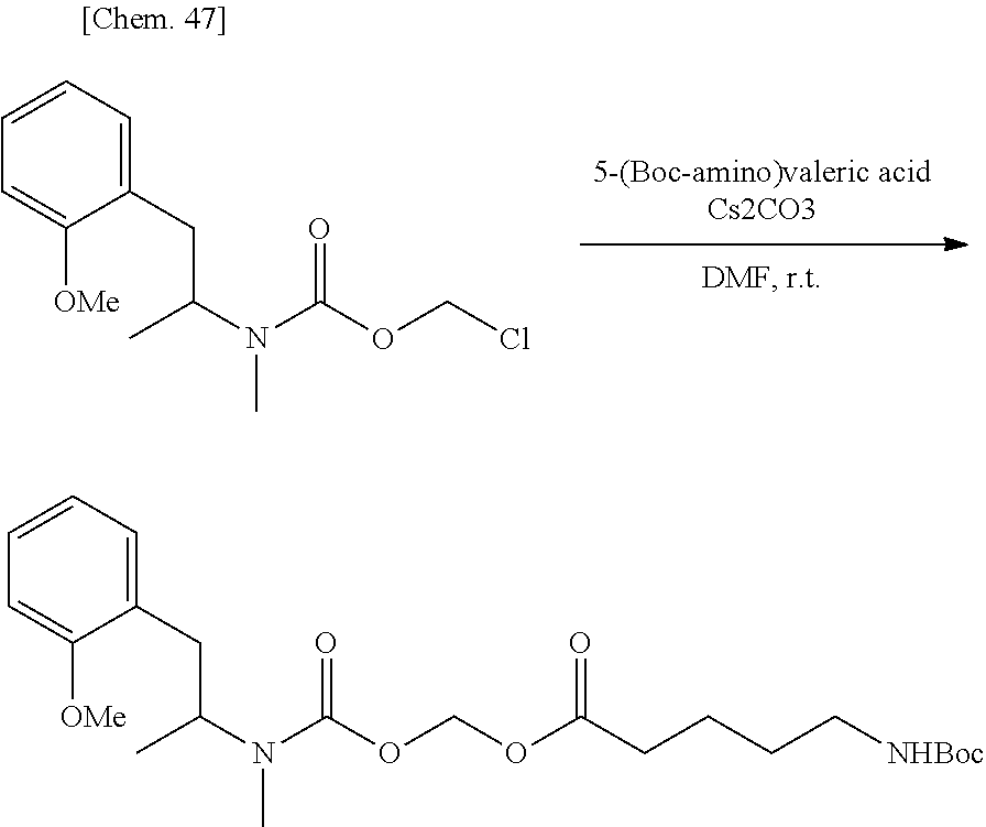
C1=C([OMe])C(CC(C)N(C)C(OCCl)=O)=CC=C1.C1=C([OMe])C(CC(C)N(C)C(OCOC(CCCC[NHBoc])=O)=O)=CC=C1
